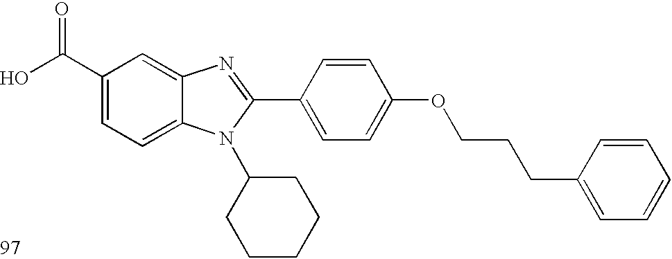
OC(C1=CC=C2C(=C1)N=C(C1=CC=C(OCCCC3=CC=CC=C3)C=C1)N2C1CCCCC1)=O
